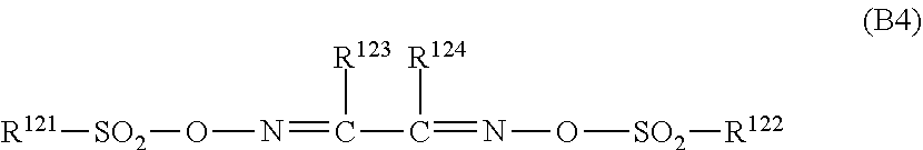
[R121][SO2]ON=C([R123])C(=NO[SO2][R122])[R124]
